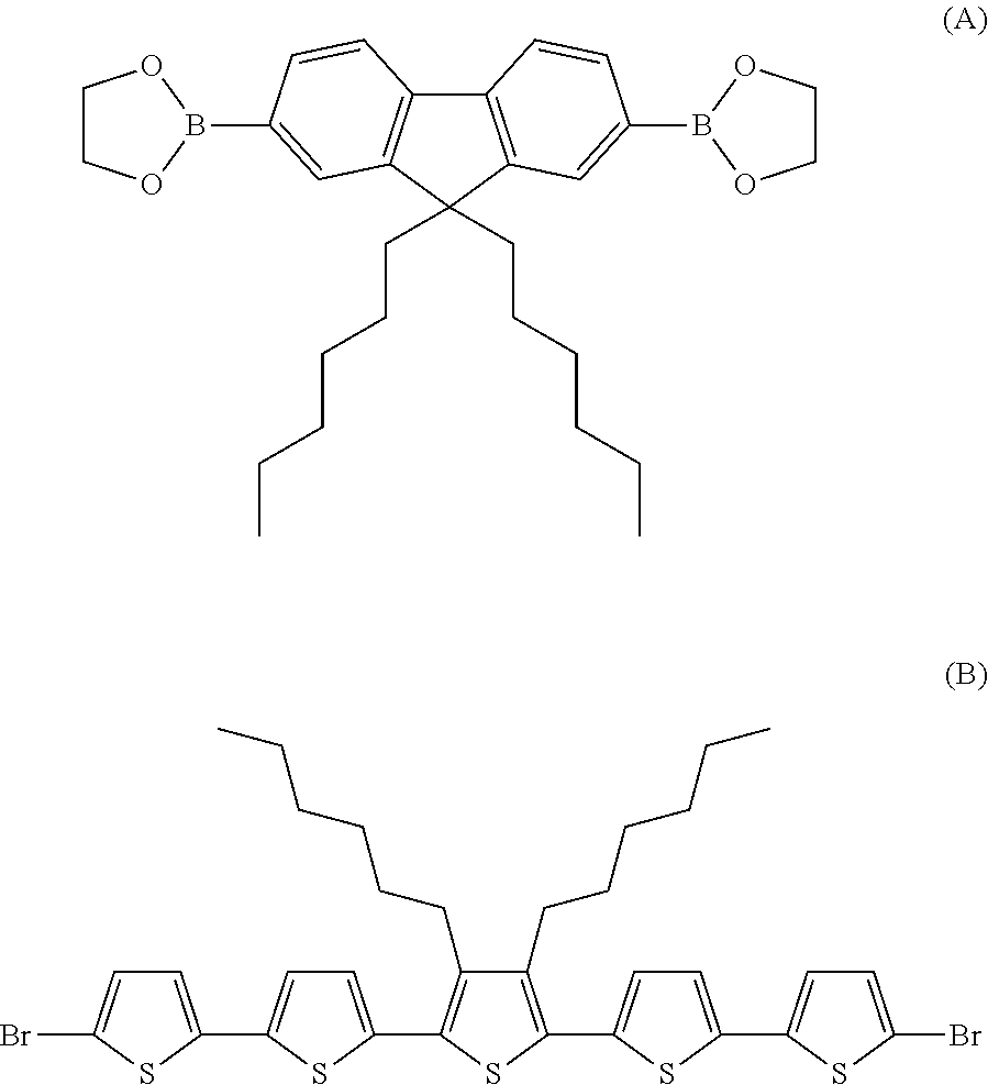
C1COB(C2=CC3=C(C4=C(C3(CCCCCC)CCCCCC)C=C(B3OCCO3)C=C4)C=C2)O1.BrC1=CC=C(C2=CC=C(C3=C(CCCCCC)C(CCCCCC)=C(C4=CC=C(C5=CC=C(Br)S5)S4)S3)S2)S1
